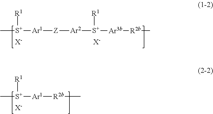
C[S+]([Ar1][Z][Ar2][S+]([Ar3b][R2b]C)[R1])[R1].[X-].[X-].C[S+]([Ar1][R2b]C)[R1].[X-]
